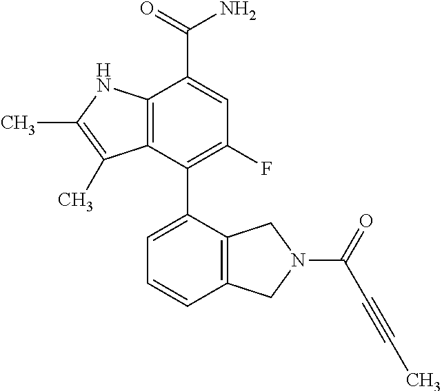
C1(C2=CC=CC3=C2CN(C(C#CC)=O)C3)=C(F)C=C(C(=O)N)C2=C1C(C)=C(C)N2
